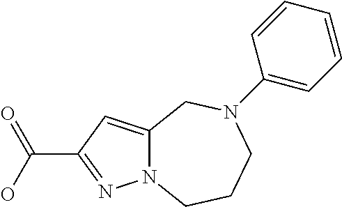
C12=CC(C(O)=O)=NN1CCCN(C1=CC=CC=C1)C2
